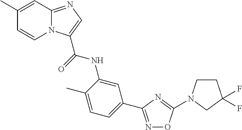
C1(C)=CC2=NC=C(C(=O)NC3=CC(C4=NOC(N5CCC(F)(F)C5)=N4)=CC=C3C)N2C=C1
